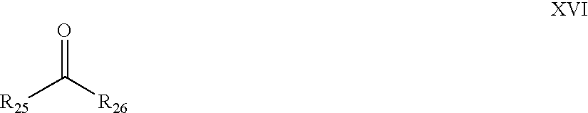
[R25]C([R26])=O
